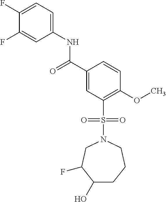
C(C1=CC(S(N2CCCC(O)C(F)C2)(=O)=O)=C(OC)C=C1)(=O)NC1=CC=C(F)C(F)=C1
